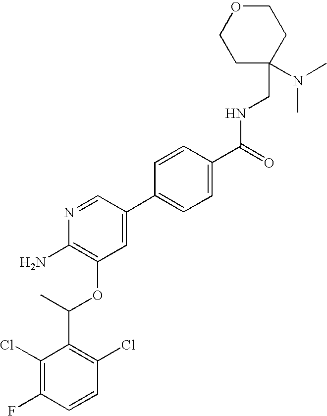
C1(Cl)=C(F)C=CC(Cl)=C1C(C)OC1=C(N)N=CC(C2=CC=C(C(=O)NCC3(N(C)C)CCOCC3)C=C2)=C1
